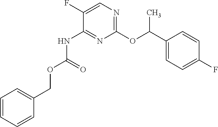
C1(F)=CN=C(OC(C2=CC=C(F)C=C2)C)N=C1NC(OCC1=CC=CC=C1)=O
